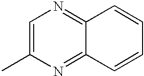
C1=C(C)N=C2C(=N1)C=CC=C2
